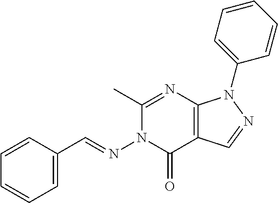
C1=CC(C=NN2C(=O)C3=C(N=C2C)N(C2=CC=CC=C2)N=C3)=CC=C1
